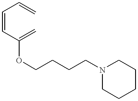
C(=CC(=C)OCCCCN1CCCCC1)C=C
